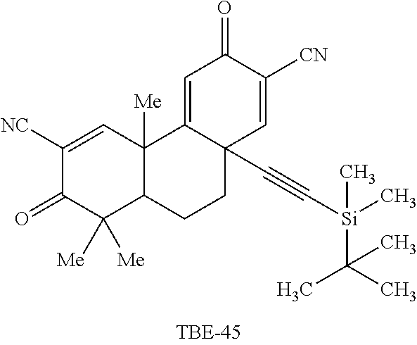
C1([NC])=CC2([Me])C(C([Me])([Me])C1=O)CCC1(C#C[Si](C(C)(C)C)(C)C)C2=CC(=O)C([CN])=C1
